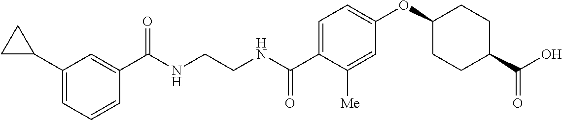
C1(C2CC2)=CC=CC(C(NCCNC(C2=CC=C(OC3CCC(C(O)=O)CC3)C=C2[Me])=O)=O)=C1
